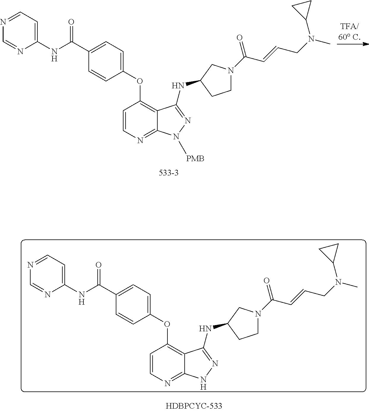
N1=CC=C(NC(C2=CC=C(OC3=C4C(=NC=C3)N([PMB])N=C4NC3CCN(C(C=CCN(C)C4CC4)=O)C3)C=C2)=O)N=C1.N1=CC=C(NC(C2=CC=C(OC3=C4C(=NC=C3)NN=C4NC3CCN(C(C=CCN(C)C4CC4)=O)C3)C=C2)=O)N=C1
